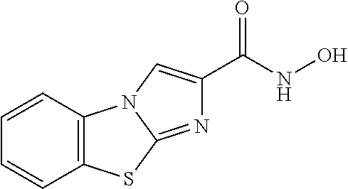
N1=C2N(C=C1C(NO)=O)C1=C(S2)C=CC=C1
